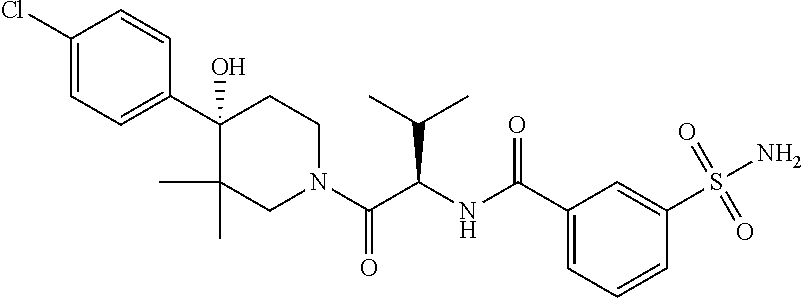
C1(Cl)=CC=C(C2(O)CCN(C(C(NC(C3=CC=CC(S(N)(=O)=O)=C3)=O)C(C)C)=O)CC2(C)C)C=C1
